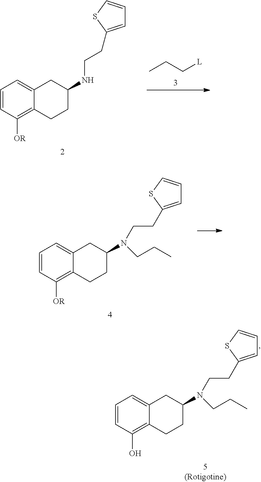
C1=CC([OR])=C2C(=C1)CC(NCCC1=CC=CS1)CC2.CCC[L].C1=CC([OR])=C2C(=C1)CC(N(CCC)CCC1=CC=CS1)CC2.C1=CC(O)=C2C(=C1)CC(N(CCC)CCC1=CC=CS1)CC2
